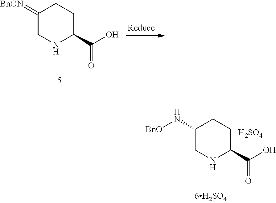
C1(N[BnO])CNC(C(O)=O)CC1.[H2SO4].C1(=[BnON])CNC(C(O)=O)CC1
